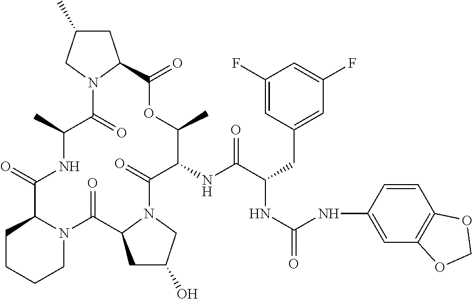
C1CCCN2C1C(=O)NC(C)C(=O)N1C(CC(C)C1)C(=O)OC(C)C(NC(C(CC1=CC(F)=CC(F)=C1)NC(=O)NC1=CC3=C(C=C1)OCO3)=O)C(=O)N1C(C2=O)CC(O)C1
